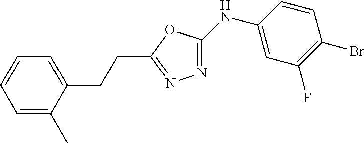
C1(NC2=CC(F)=C(Br)C=C2)=NN=C(CCC2=CC=CC=C2C)O1
